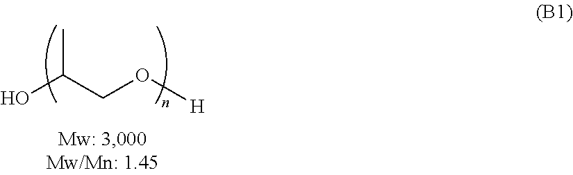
OC(CO[H])C
